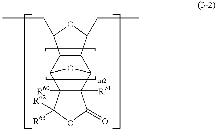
C12([R60])C([R61])(C3C4C(C1O3)C(CC)OC4CC)C(=O)OC2([R62])[R63]
